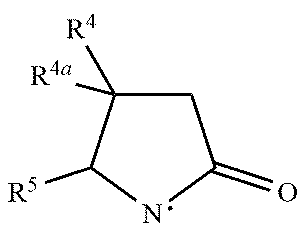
C1([R5])NC(=O)CC1([R4])[R4a]
